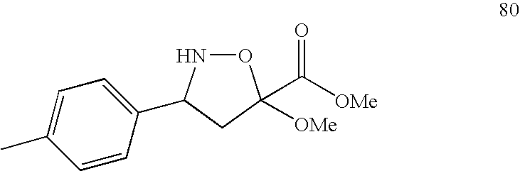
C1=C(C)C=CC(C2NOC(C([OMe])=O)([OMe])C2)=C1
